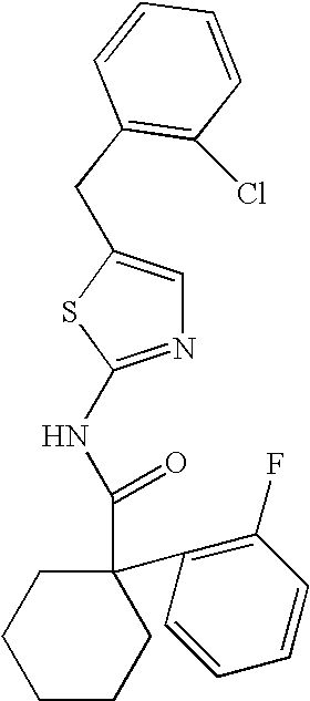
C1CCCCC1(C(NC1=NC=C(CC2=C(Cl)C=CC=C2)S1)=O)C1=C(F)C=CC=C1
